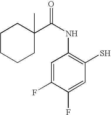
C1=C(F)C(F)=CC(S)=C1NC(=O)C1(C)CCCCC1
